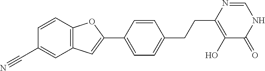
C1(C2=CC3=C(O2)C=CC(C#N)=C3)=CC=C(CCC2=C(O)C(=O)NC=N2)C=C1
